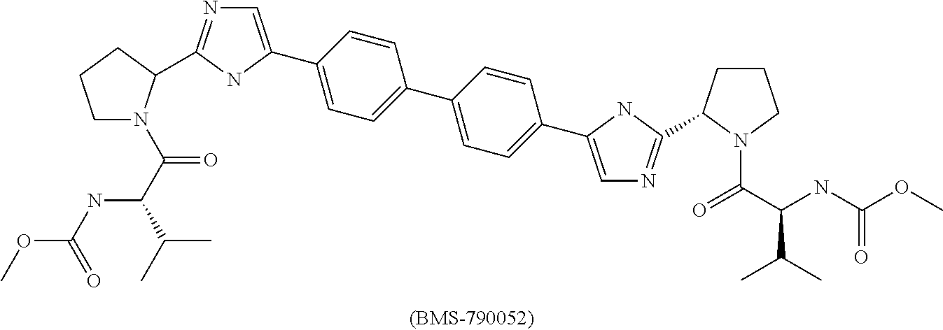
C1N(C(C(C(C)C)NC(OC)=O)=O)C(C2=NC=C(C3=CC=C(C4=CC=C(C5=CN=C(C6CCCN6C(C(NC(OC)=O)C(C)C)=O)N5)C=C4)C=C3)N2)CC1
